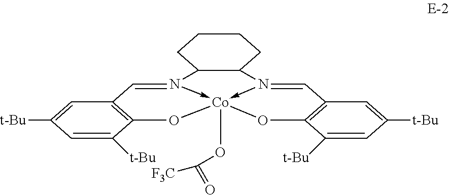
C1=C([t-Bu])C2=C(C=C1[t-Bu])C=N1->[Co]3(OC(=O)[F3C])(-N(=CC4=C(C([t-Bu])=CC([t-Bu])=C4)O3)C3CCCCC13)O2
